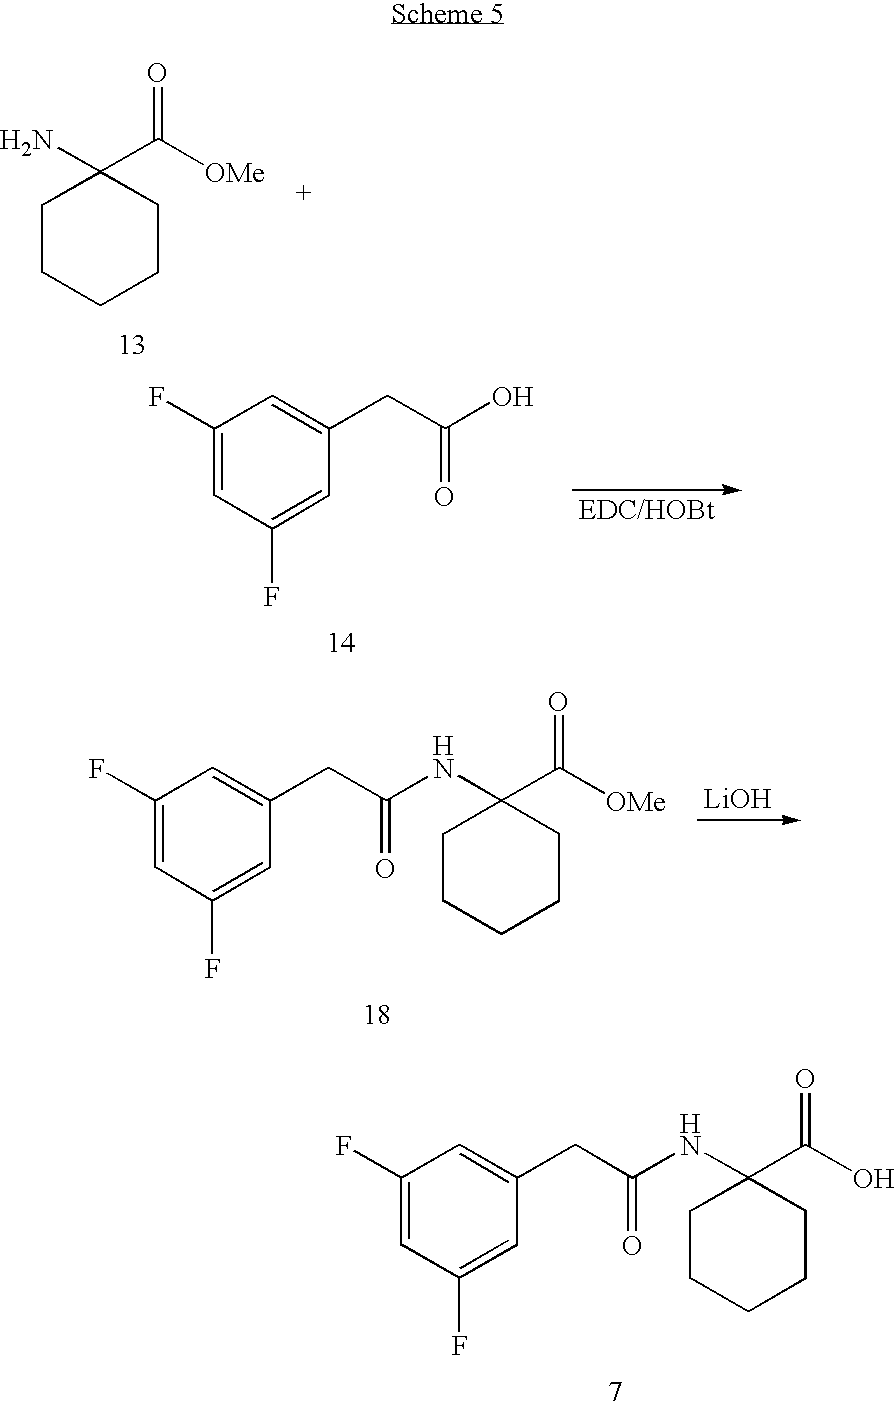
C1(F)=CC(F)=CC(CC(NC2(C(O)=O)CCCCC2)=O)=C1.C1CCCCC1(N)C([OMe])=O.C1(F)=CC(F)=CC(CC(O)=O)=C1.C1(F)=CC(F)=CC(CC(NC2(C([OMe])=O)CCCCC2)=O)=C1.[LiOH]
